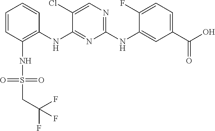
C1=CC(NS(CC(F)(F)F)(=O)=O)=C(NC2=NC(NC3=CC(C(O)=O)=CC=C3F)=NC=C2Cl)C=C1
